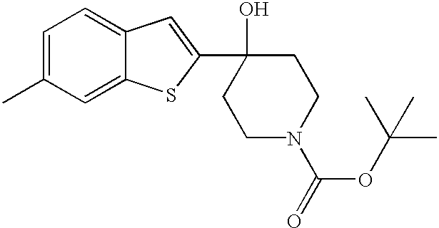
C1=C(C)C=C2C(=C1)C=C(C1(O)CCN(C(OC(C)(C)C)=O)CC1)S2
